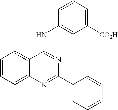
C1=CC=C2C(=C1)C(NC1=CC([CO2H])=CC=C1)=NC(C1=CC=CC=C1)=N2
